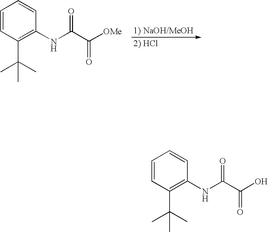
C1=CC(C(C)(C)C)=C(NC(C([OMe])=O)=O)C=C1.C1=CC(C(C)(C)C)=C(NC(C(O)=O)=O)C=C1
